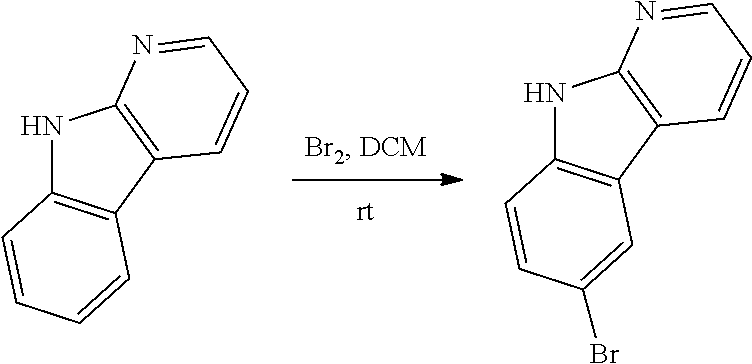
N1C2=C(C3=C1N=CC=C3)C=CC=C2.N1C2=C(C3=C1N=CC=C3)C=C(Br)C=C2
